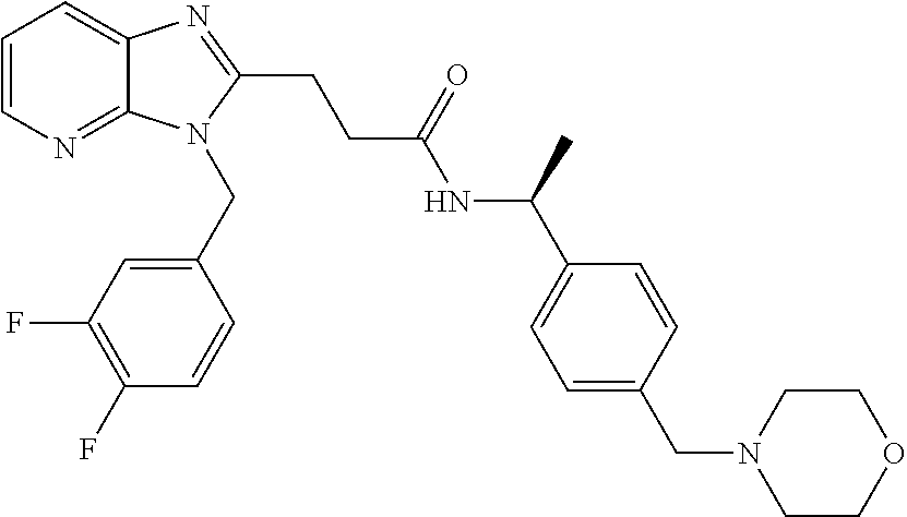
C1=CN=C2C(=C1)N=C(CCC(NC(C1=CC=C(CN3CCOCC3)C=C1)C)=O)N2CC1=CC(F)=C(F)C=C1
